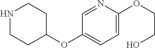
C1=C(OCCO)N=CC(OC2CCNCC2)=C1
